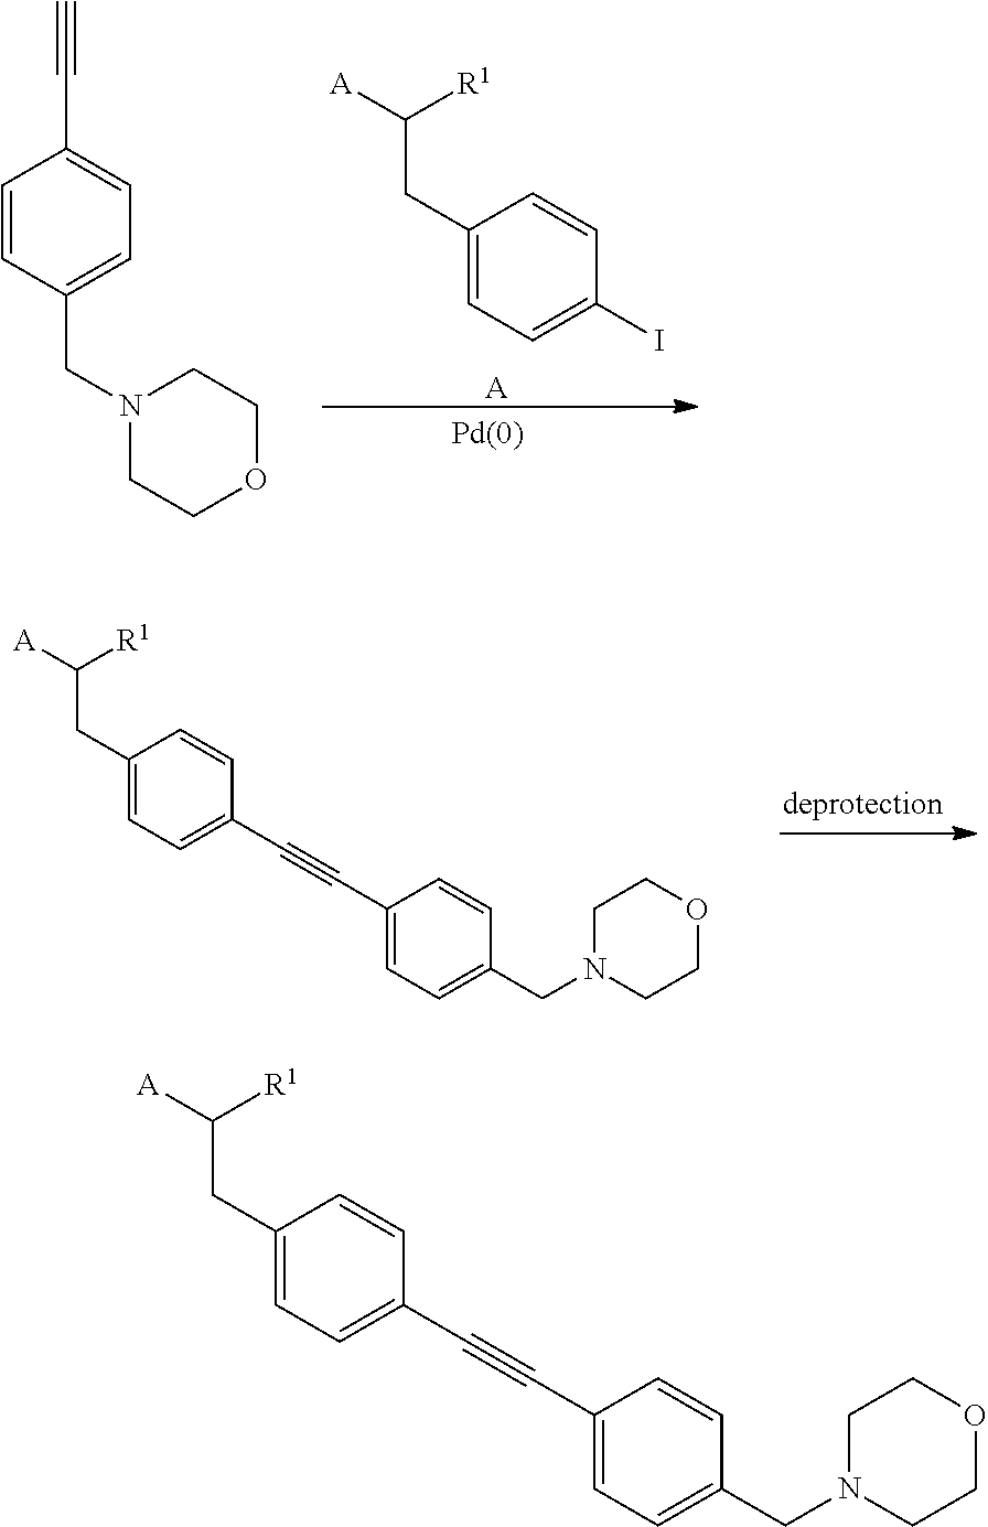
C1(CC([A])[R1])=CC=C(I)C=C1.[A].C1=CC(CN2CCOCC2)=CC=C1C#C.C1(CC([A])[R1])=CC=C(C#CC2=CC=C(CN3CCOCC3)C=C2)C=C1.C1(CC([A])[R1])=CC=C(C#CC2=CC=C(CN3CCOCC3)C=C2)C=C1
